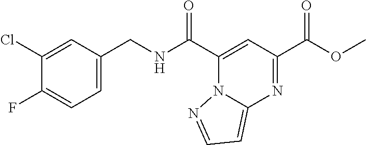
C(NC(C1=CC(C(OC)=O)=NC2=CC=NN12)=O)C1=CC=C(F)C(Cl)=C1
